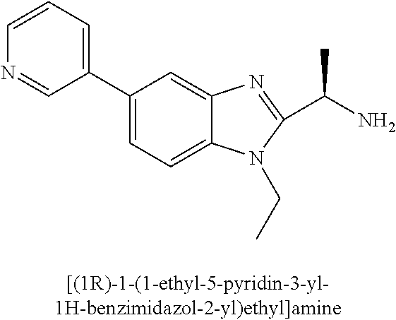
C1(C2=CC=CN=C2)=CC=C2C(=C1)N=C(C(C)N)N2CC
